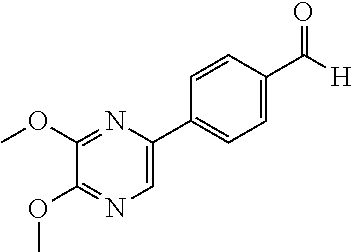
C1(OC)=NC=C(C2=CC=C(C([H])=O)C=C2)N=C1OC
